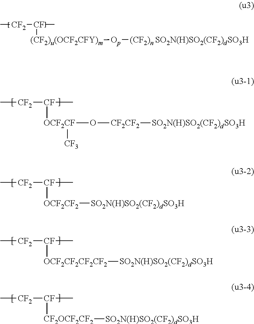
C[CF2][CF](C)[OCF2CF](O[CF2CF2][SO2N(H)SO2(CF2)dSO3H])[CF3].C[CF2][CF](C)[OCF2CF2][SO2N(H)SO2(CF2)dSO3H].C[CF2][CF](C)[OCF2CF2CF2CF2][SO2N(H)SO2(CF2)dSO3H].C[CF2][CF](C)[CF2OCF2CF2][SO2N(H)SO2(CF2)dSO3H].C[CF2][CF](C)[(CF2)u(OCF2CFY)m][Op][(CF2)n][SO2N(H)SO2(CF2)dSO3H]
